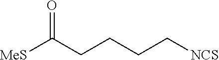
[MeS]C(CCCC[NCS])=O
